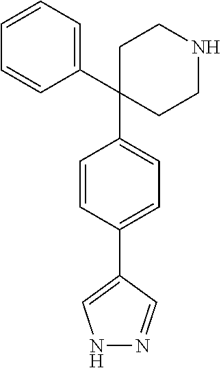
C1(C2(C3=CC=C(C4=CNN=C4)C=C3)CCNCC2)=CC=CC=C1
